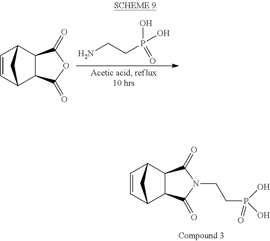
NCCP(O)(=O)O.C1(=O)OC(=O)C2C1C1C=CC2C1.C1(=O)N(CCP(=O)(O)O)C(=O)C2C1C1C=CC2C1
